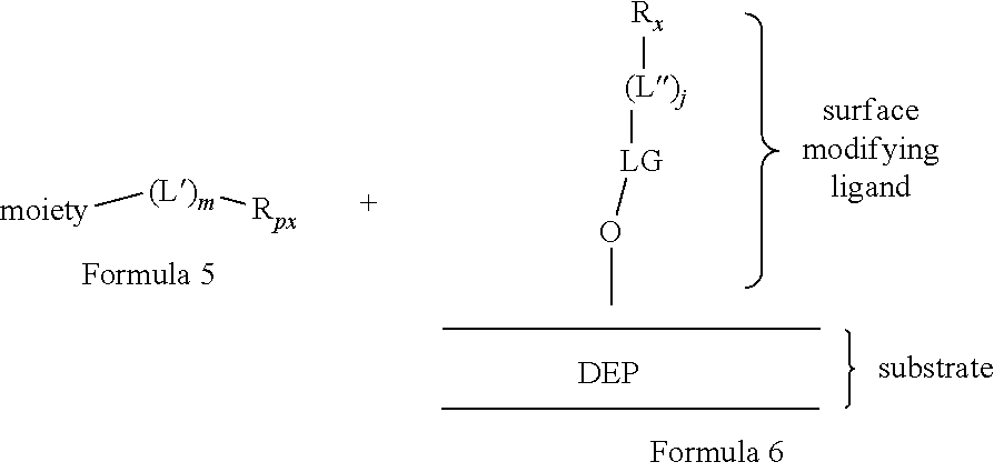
[moiety][(L)m][Rpx].[Rx][(L)j][LG]OC
